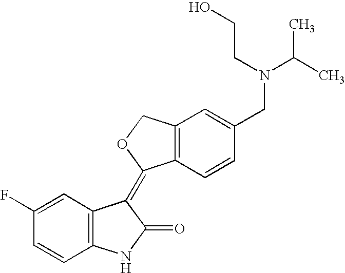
C1=C(F)C=CC2=C1C(=C1C3=C(C=C(CN(C(C)C)CCO)C=C3)CO1)C(=O)N2
